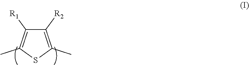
C1([R2])=C(C)SC(C)=C1[R1]
